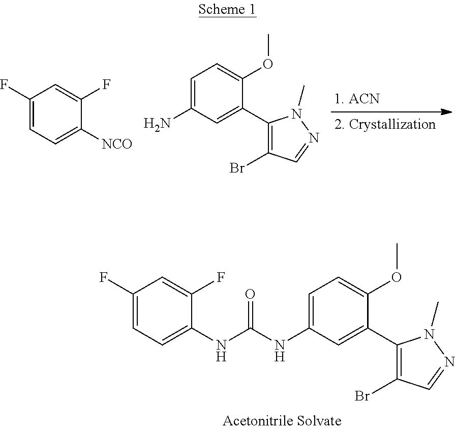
C1=C(NC(NC2=CC=C(F)C=C2F)=O)C=C(C2=C(Br)C=NN2C)C(OC)=C1.C1=C(N)C=C(C2=C(Br)C=NN2C)C(OC)=C1.C1(F)=CC=C([NCO])C(F)=C1
